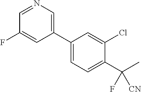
C1(C2=CC=C(C(C)(F)[CN])C(Cl)=C2)=CN=CC(F)=C1
